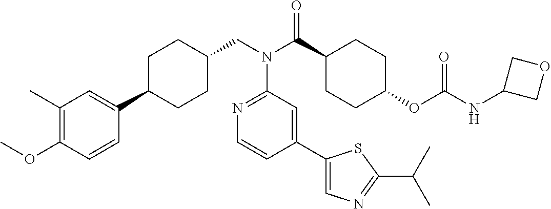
C1(C)=C(OC)C=CC(C2CCC(CN(C3=NC=CC(C4=CN=C(C(C)C)S4)=C3)C(=O)C3CCC(OC(=O)NC4COC4)CC3)CC2)=C1
